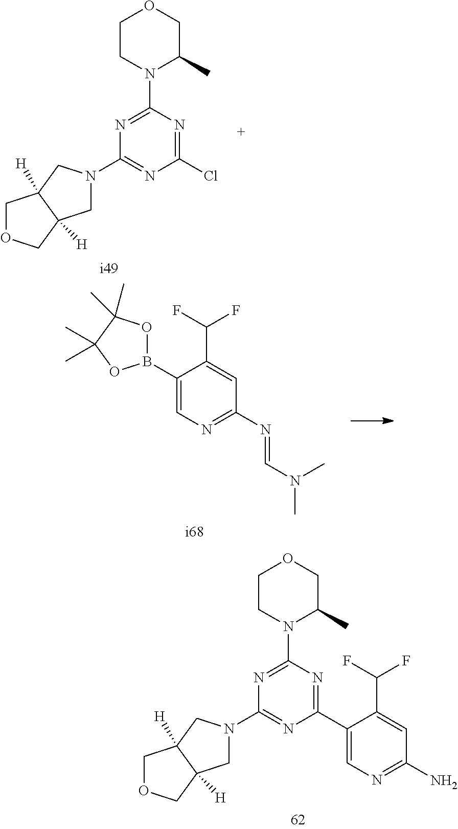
C1(B2OC(C)(C)C(C)(C)O2)=CN=C(N=CN(C)C)C=C1C(F)F.C1(C2=CN=C(N)C=C2C(F)F)=NC(N2C(C)COCC2)=NC(N2CC3([H])C([H])(C2)COC3)=N1.C1(Cl)=NC(N2C(C)COCC2)=NC(N2CC3([H])C([H])(C2)COC3)=N1
